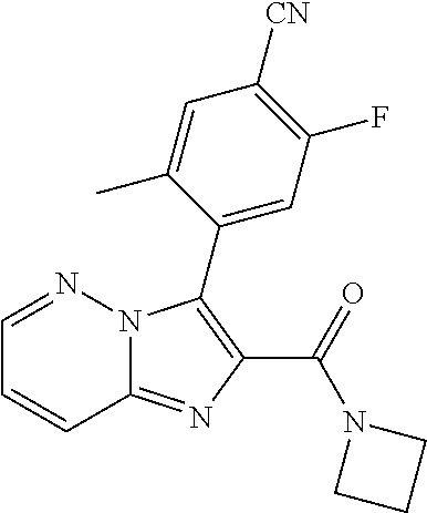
C12=NC(C(=O)N3CCC3)=C(C3=CC(F)=C([CN])C=C3C)N1N=CC=C2
